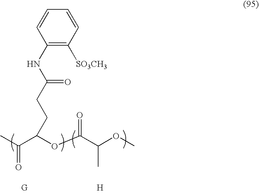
CC(=O)C(OC(C(OC)C)=O)CCC(NC1=C([SO3CH3])C=CC=C1)=O.[H]
